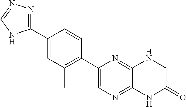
C1(C2=CN=C3C(=N2)NCC(=O)N3)=C(C)C=C(C2=NN=CN2)C=C1
